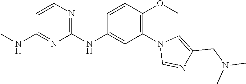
C1(NC2=CC(N3C=NC(CN(C)C)=C3)=C(OC)C=C2)=NC=CC(NC)=N1
